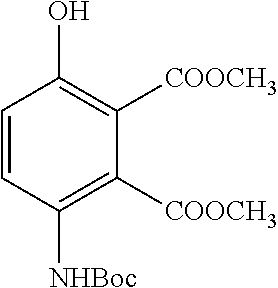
C1=CC([NHBoc])=C([COOCH3])C([COOCH3])=C1O
